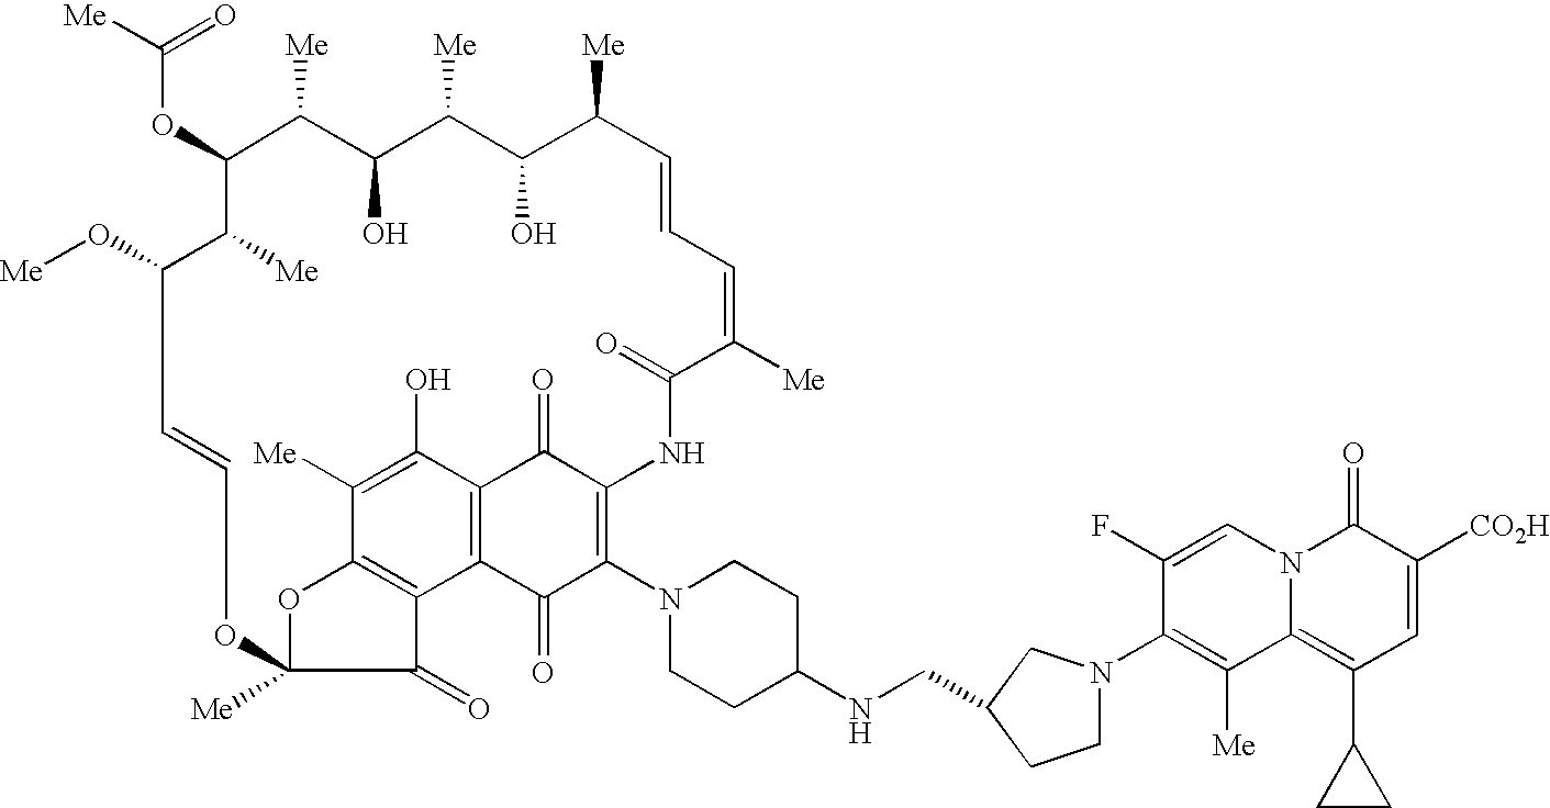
C1=CC=C([Me])C(=O)NC2=C(N3CCC(NCC4CN(C5=C([Me])C6=C(C7CC7)C=C([CO2H])C(=O)N6C=C5F)CC4)CC3)C(=O)C3=C(C(O)=C([Me])C4=C3C(=O)C([Me])(OC=CC(O[Me])C([Me])C(OC([Me])=O)C([Me])C(O)C([Me])C(O)C1[Me])O4)C2=O
